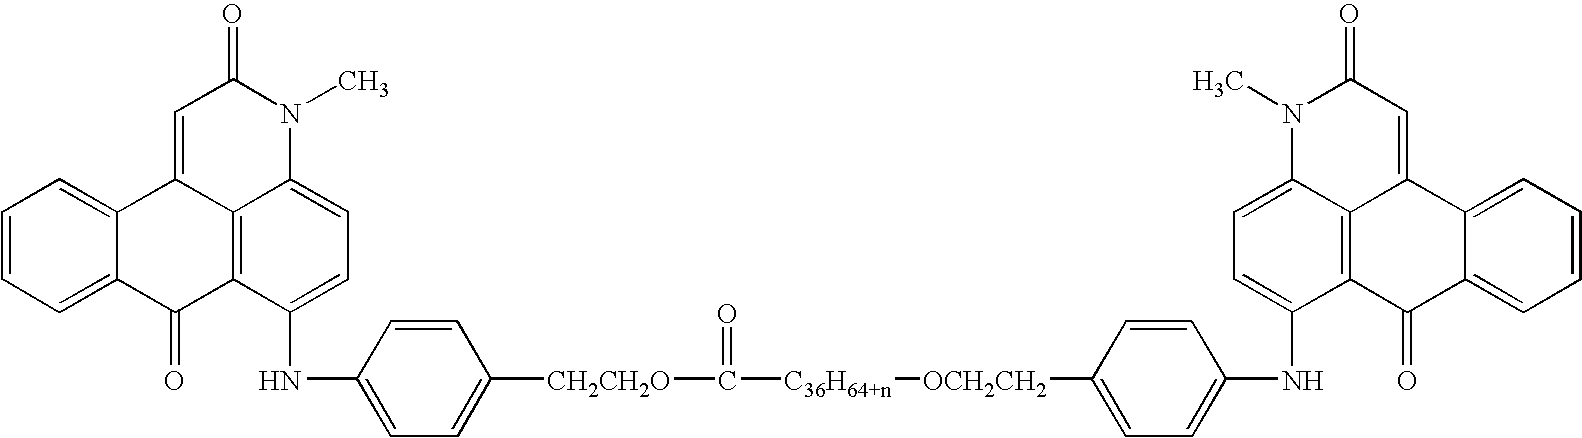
C1=C2C(=CC=C1)C1=CC(=O)N(C)C3=CC=C(NC4=CC=C([CH2CH2O]C([C36H64+n][OCH2CH2]C5=CC=C(NC6=CC=C7C8=C6C(=O)C6=CC=CC=C6C8=CC(=O)N7C)C=C5)=O)C=C4)C(=C13)C2=O
